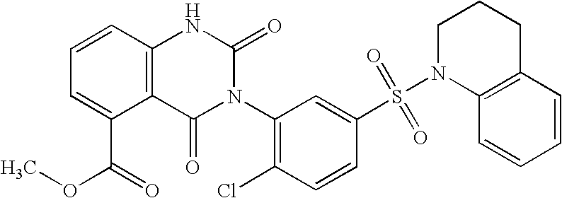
C12=C(C=CC=C1C(=O)OC)NC(=O)N(C1=C(Cl)C=CC(S(N3C4=C(CCC3)C=CC=C4)(=O)=O)=C1)C2=O
